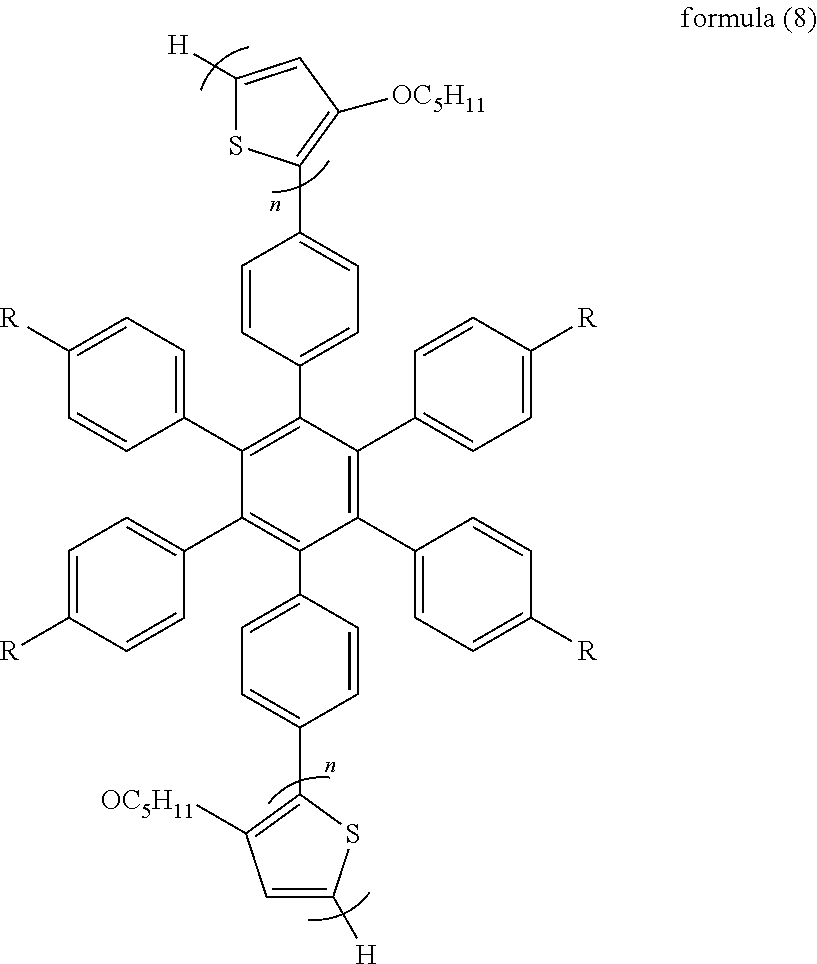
C1(C2=CC=C([R])C=C2)=C(C2=CC=C([R])C=C2)C(C2=CC=C(C3=C([OC5H11])C=C([H])S3)C=C2)=C(C2=CC=C([R])C=C2)C(C2=CC=C([R])C=C2)=C1C1=CC=C(C2=C([OC5H11])C=C([H])S2)C=C1
